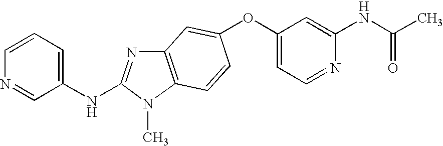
O(C1=CC=NC(NC(C)=O)=C1)C1=CC2=C(N(C)C(NC3=CC=CN=C3)=N2)C=C1
